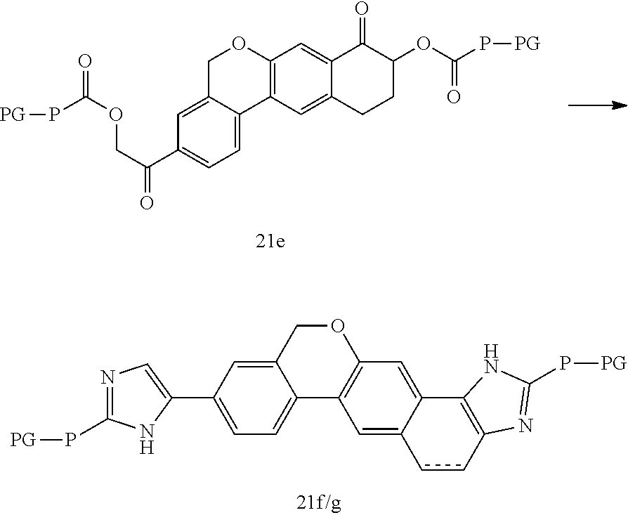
C12=C(C=C3C(=C1)C(=O)C(OC(=O)P[PG])CC3)C1=CC=C(C(=O)COC(P[PG])=O)C=C1CO2.C12=CC=C(C3=CN=C(P[PG])N3)C=C1COC1=C2C=C2C(=C1)C1=C(cc2)N=C(P[PG])N1
